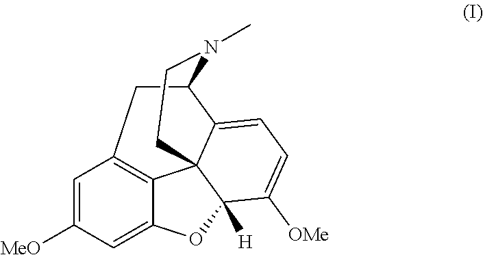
C1=C([MeO])C=C2C3=C1CC1C4=CC=C([OMe])C([H])(O2)C34CCN1C
